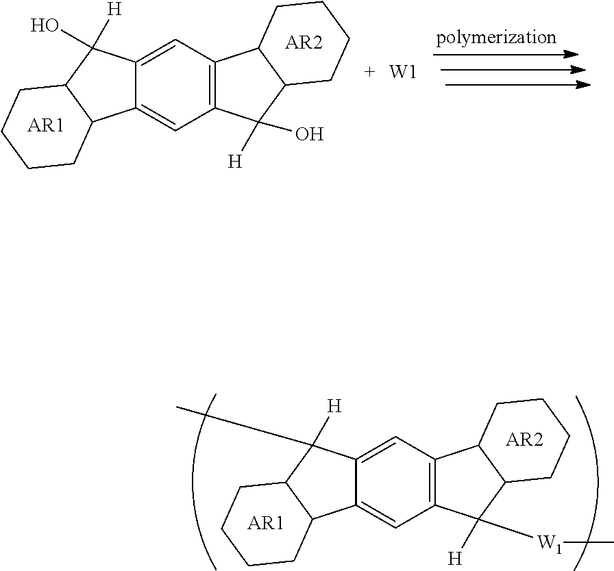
C12=C(C=C3C(=C1)C1C(C3([H])C)CCCC1)C1C(C2([H])[W1]C)CCCC1.[AR1].[AR2].C12=C(C=C3C(=C1)C1C(C3(O)[H])CCCC1)C1C(C2([H])O)CCCC1.[AR1].[AR2].[W1]
